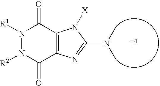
N1([R1])N([R2])C(=O)C2=C(C1=O)N([X])C(N(C)C)=N2
